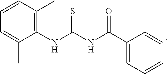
C1=C(C)C(NC(NC(C2=CC=CC=C2)=O)=S)=C(C)C=C1
